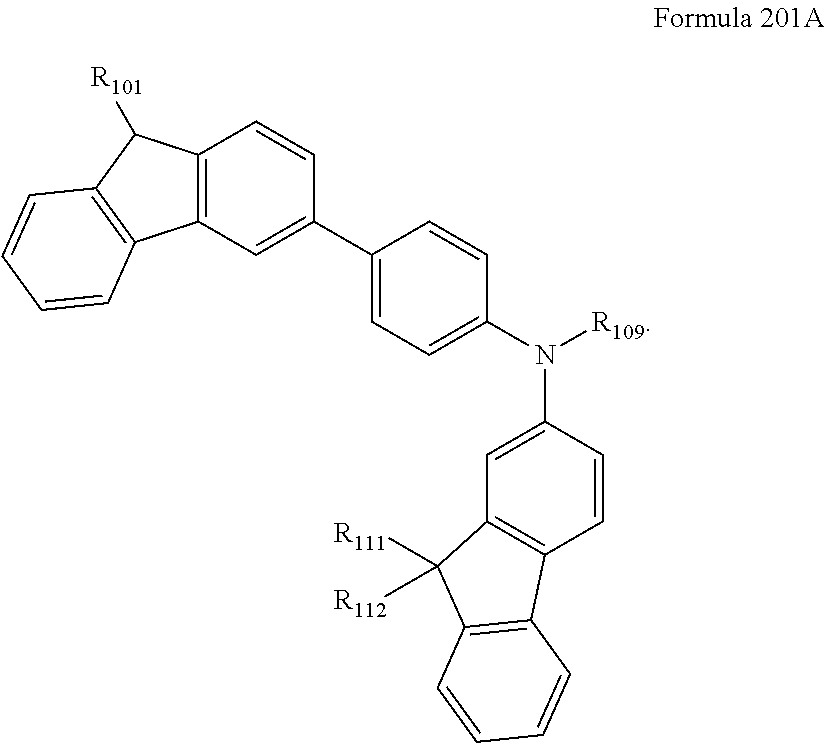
C12=C(C=C(C3=CC=C(N([R109])C4=CC5=C(C=C4)C4=C(C5([R111])[R112])C=CC=C4)C=C3)C=C1)C1=C(C2[R101])C=CC=C1
